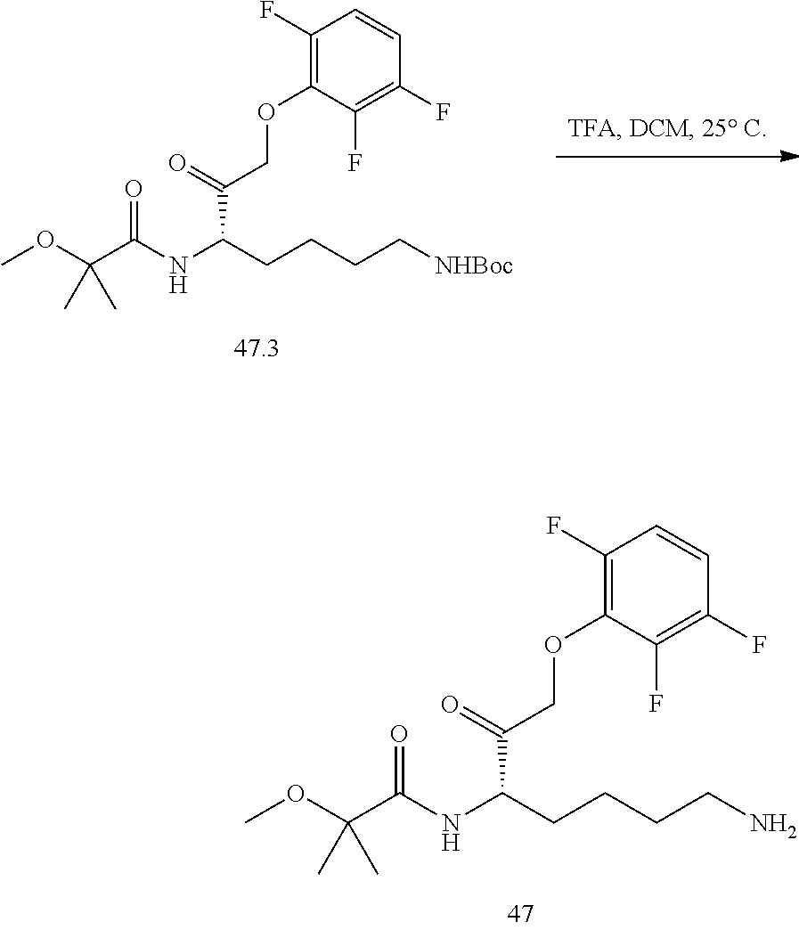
NCCCCC(C(=O)COC1=C(F)C=CC(F)=C1F)NC(C(OC)(C)C)=O.[NHBoc]CCCCC(C(=O)COC1=C(F)C=CC(F)=C1F)NC(C(OC)(C)C)=O
